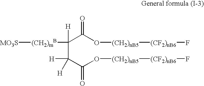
[MO3S][(CH2)mB]C(C(C(O[(CH2)nB5][(CF2)nB6]F)=O)([H])[H])(C(O[(CH2)nB5][(CF2)nB6]F)=O)[H]
